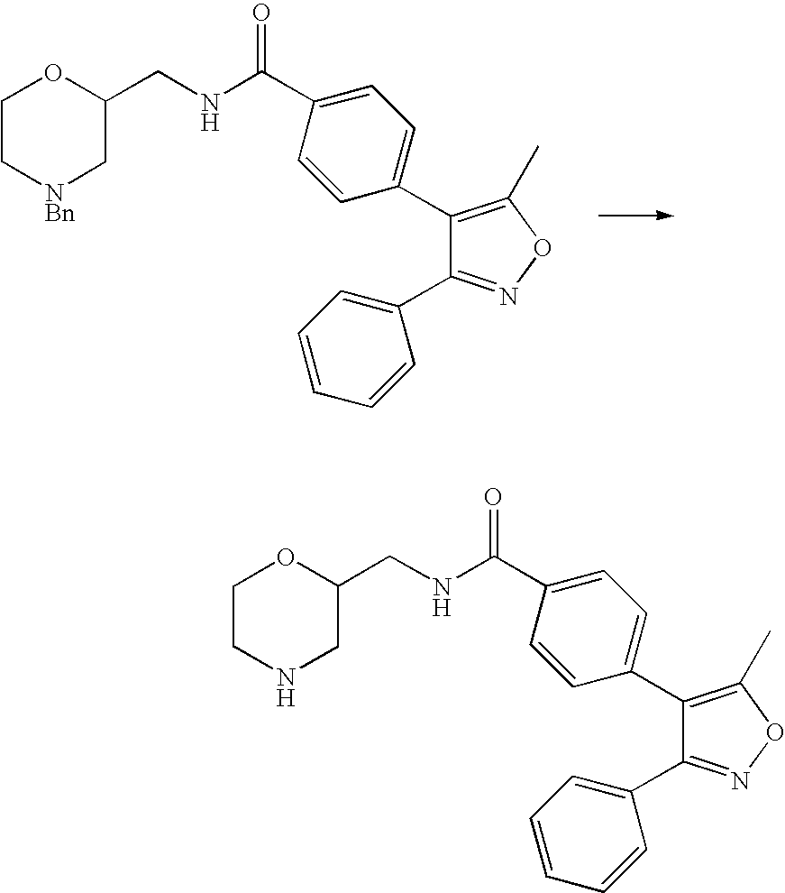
C1(C2=CC=C(C(NCC3C[NBn]CCO3)=O)C=C2)=C(C)ON=C1C1=CC=CC=C1.C1(C2=CC=C(C(NCC3CNCCO3)=O)C=C2)=C(C)ON=C1C1=CC=CC=C1
